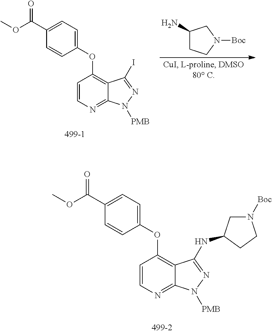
C1=CN=C2C(=C1OC1=CC=C(C(OC)=O)C=C1)C(NC1CN([Boc])CC1)=NN2[PMB].C1=CN=C2C(=C1OC1=CC=C(C(OC)=O)C=C1)C(I)=NN2[PMB].C1(N)CCN([Boc])C1
